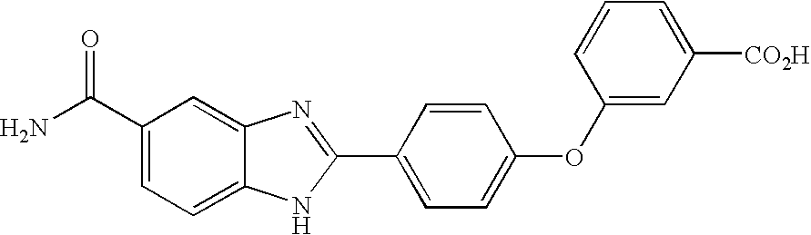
C1(C(N)=O)=CC=C2C(=C1)N=C(C1=CC=C(OC3=CC([CO2H])=CC=C3)C=C1)N2
